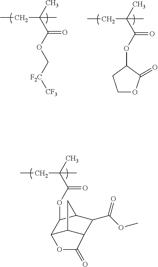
CCC(C)(C(OC[F2C][CF3])=O)C.CCC(C)(C(OC1CCOC1=O)=O)C.CCC(C)(C(OC1C2C3C(C(C(OC)=O)C1C3)C(=O)O2)=O)C
